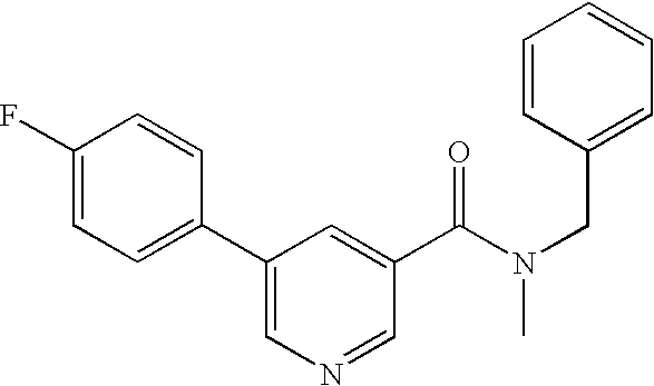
C1=C(F)C=CC(C2=CN=CC(C(N(CC3=CC=CC=C3)C)=O)=C2)=C1
